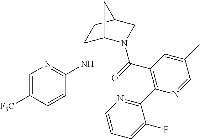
C1(NC2=NC=C([F3C])C=C2)C2N(C(=O)C3=C(C4=NC=CC=C4F)N=CC(C)=C3)CC(C1)C2
